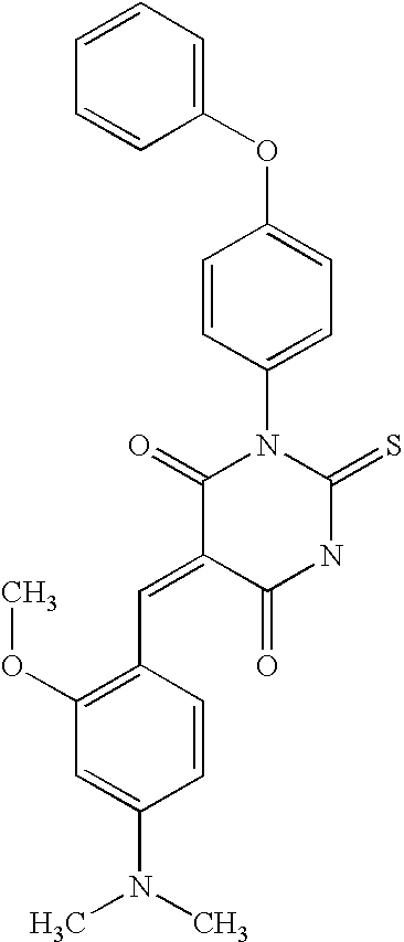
C1(OC2=CC=CC=C2)=CC=C(N2C(=O)C(=CC3=C(OC)C=C(N(C)C)C=C3)C(=O)NC2=S)C=C1
